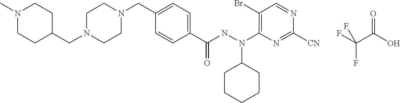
FC(C(O)=O)(F)F.C(N1CCN(CC2=CC=C(C(NN(C3=C(Br)C=NC([CN])=N3)C3CCCCC3)=O)C=C2)CC1)C1CCN(C)CC1
